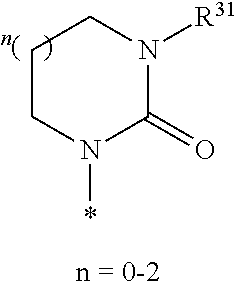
C1CN(*)C(=O)N([R31])C1
